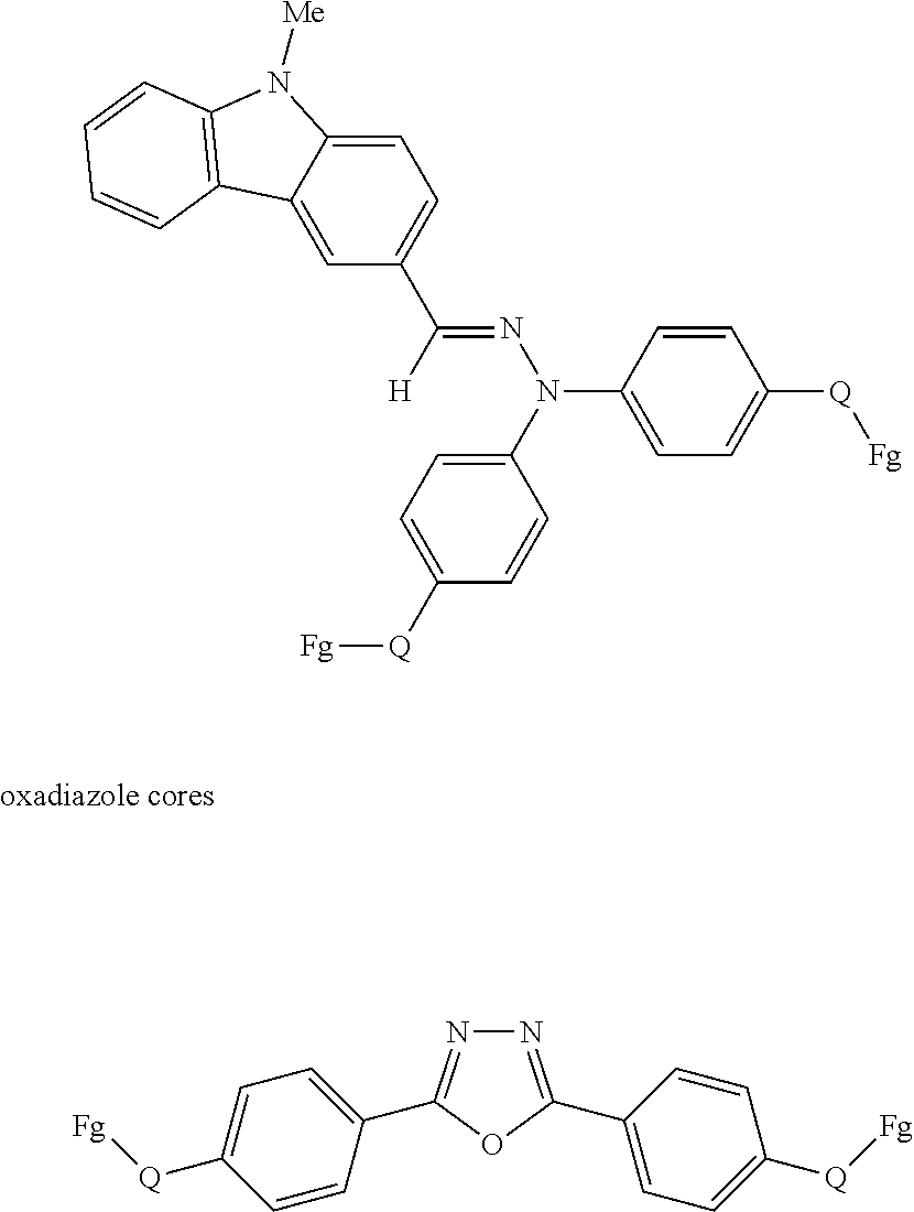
C12=CC(C([H])=NN(C3=CC=C([Q][Fg])C=C3)C3=CC=C([Q][Fg])C=C3)=CC=C1N([Me])C1=C2C=CC=C1.N1=C(C2=CC=C([Q][Fg])C=C2)OC(C2=CC=C([Q][Fg])C=C2)=N1
